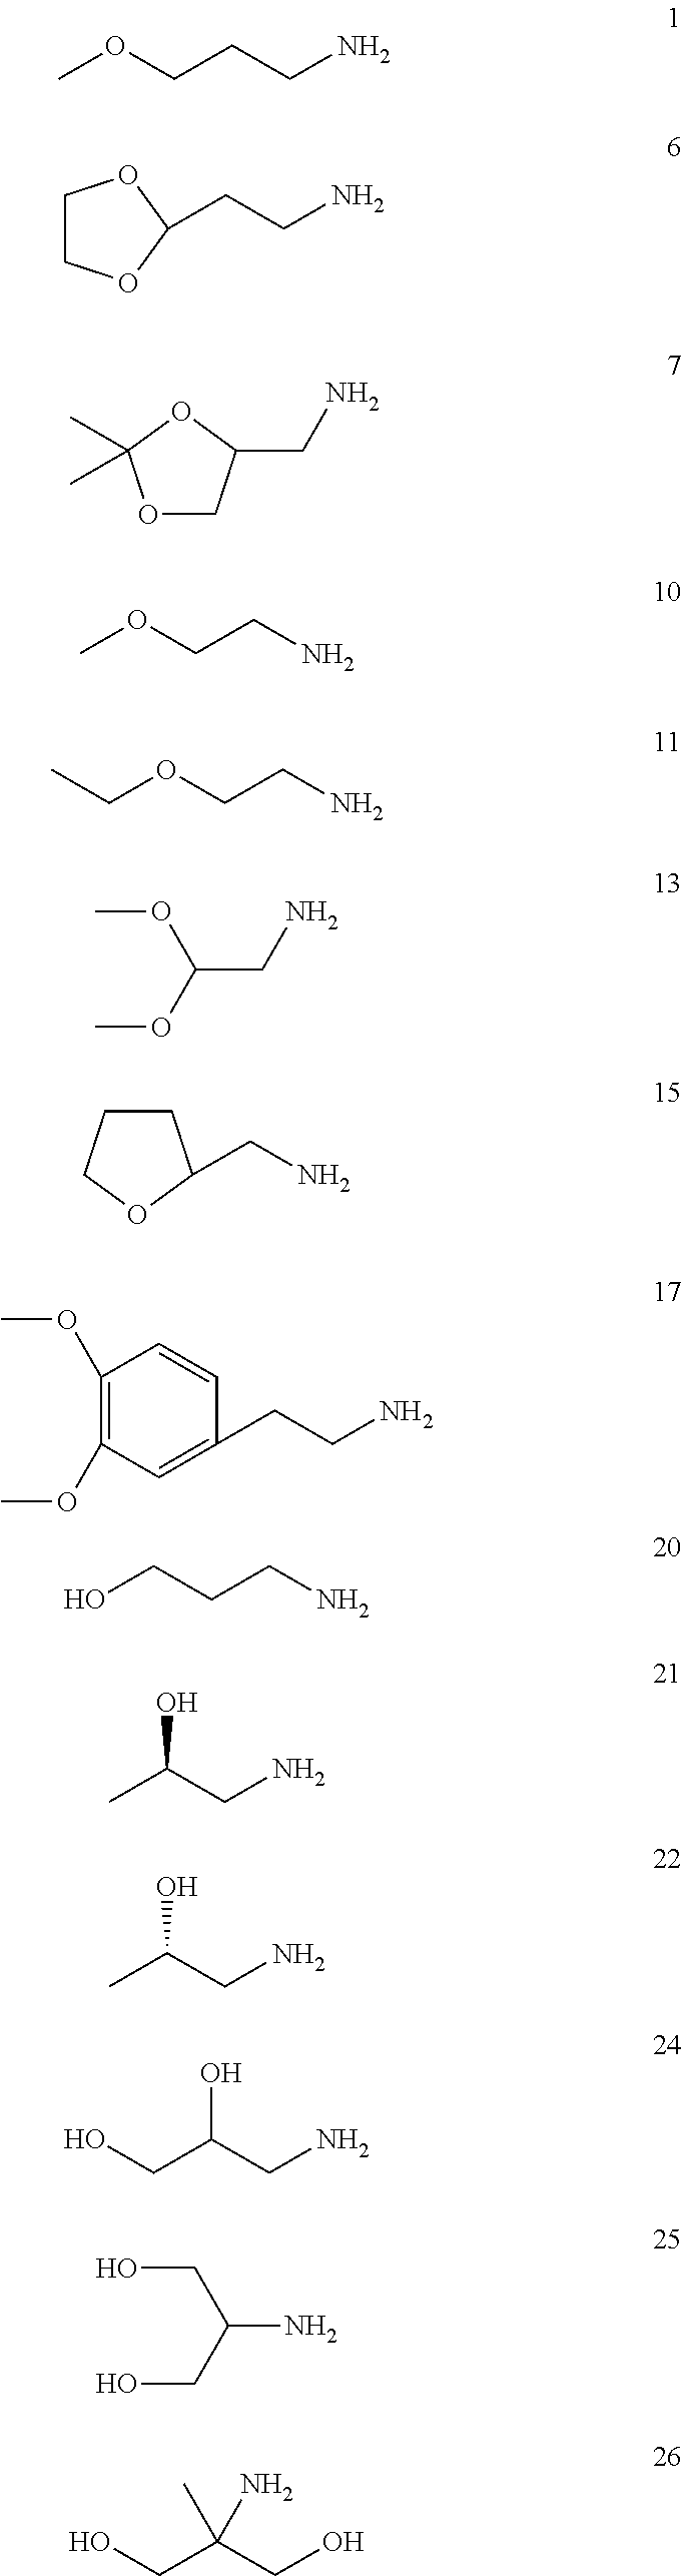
COCCCN.C1COC(CCN)O1.O1CC(CN)OC1(C)C.COCCN.C(OCCN)C.COC(CN)OC.C1CCOC1CN.COC1=C(OC)C=C(CCN)C=C1.OCCCN.OC(CN)C.OC(CN)C.OC(CN)CO.OCC(N)CO.OCC(CO)(C)N
